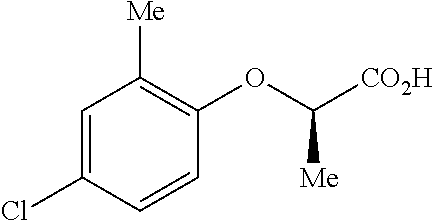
C1=C(Cl)C=CC(OC([CO2H])[Me])=C1[Me]
